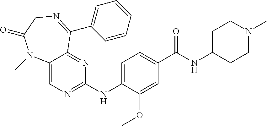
C12=CN=C(NC3=CC=C(C(NC4CCN(C)CC4)=O)C=C3OC)N=C1C(C1=CC=CC=C1)=NCC(=O)N2C
